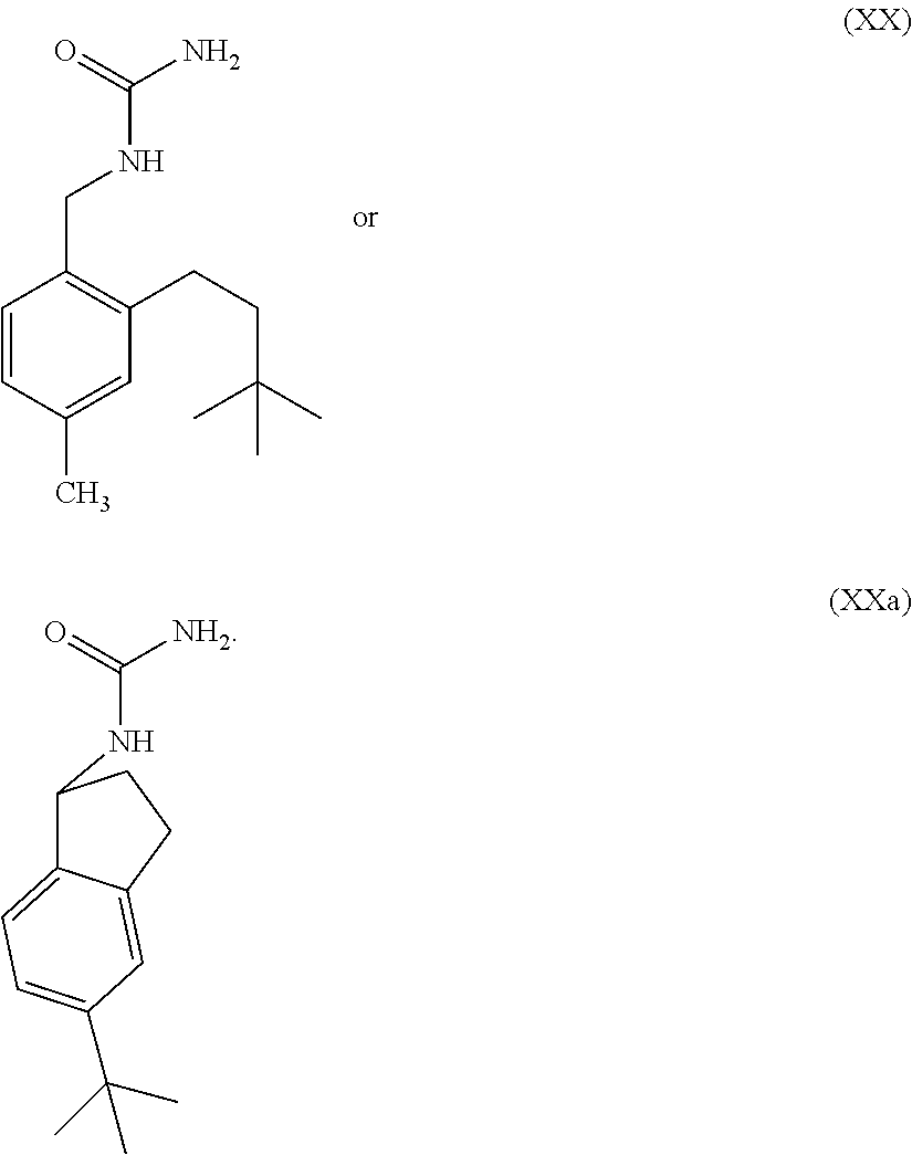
C1=CC(C)=CC(CCC(C)(C)C)=C1CNC(N)=O.C1(NC([NH2])=O)C2=CC=C(C(C)(C)C)C=C2CC1
